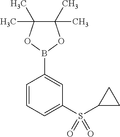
C1(C)(C)C(C)(C)OB(C2=CC(S(C3CC3)(=O)=O)=CC=C2)O1
